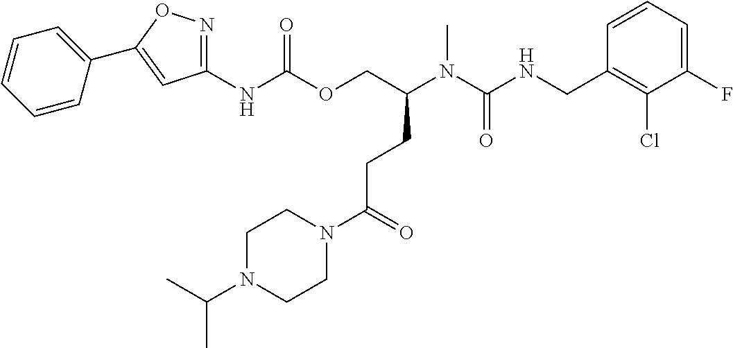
C1=CC(CNC(N(C)C(COC(NC2=NOC(C3=CC=CC=C3)=C2)=O)CCC(N2CCN(C(C)C)CC2)=O)=O)=C(Cl)C(F)=C1
